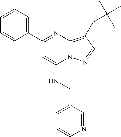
C1=CC(C2=NC3=C(CC(C)(C)C)C=NN3C(NCC3=CC=CN=C3)=C2)=CC=C1
